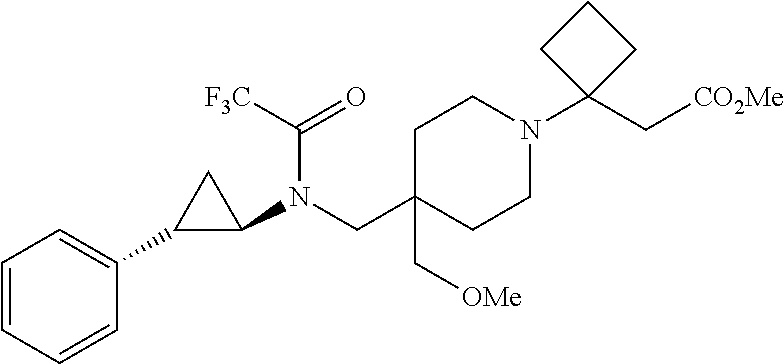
C1=CC=CC(C2C(N(CC3(C[OMe])CCN(C4(C[CO2Me])CCC4)CC3)C(=O)[F3C])C2)=C1
